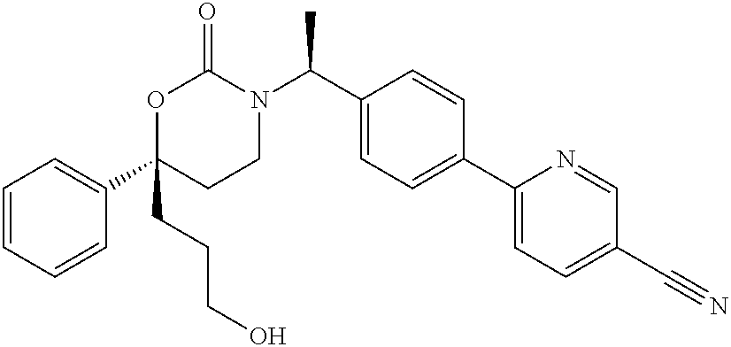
C1=CC=CC(C2(CCCO)CCN(C(C3=CC=C(C4=CC=C(C#N)C=N4)C=C3)C)C(=O)O2)=C1
